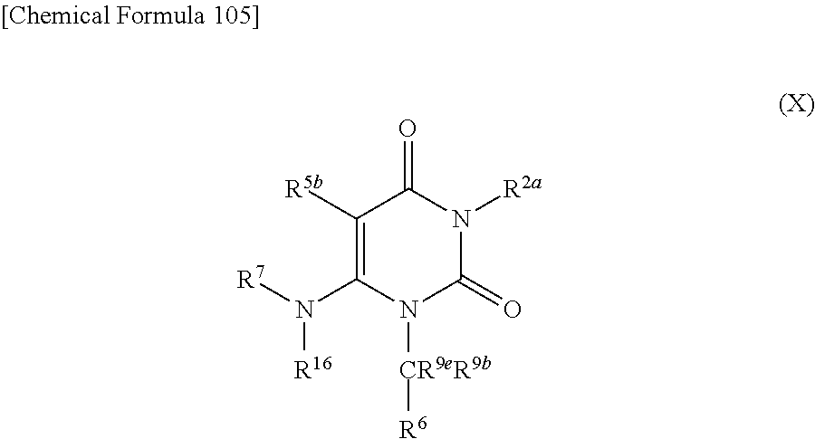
C1([R5b])=C(N([R7])[R16])N([CR9eR9b][R6])C(=O)N([R2a])C1=O
